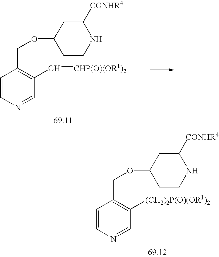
C1=CN=CC(C=[CHP(O)(OR1)2])=C1COC1CCNC([CONHR4])C1.C1=CN=CC([(CH2)2P(O)(OR1)2])=C1COC1CCNC([CONHR4])C1
